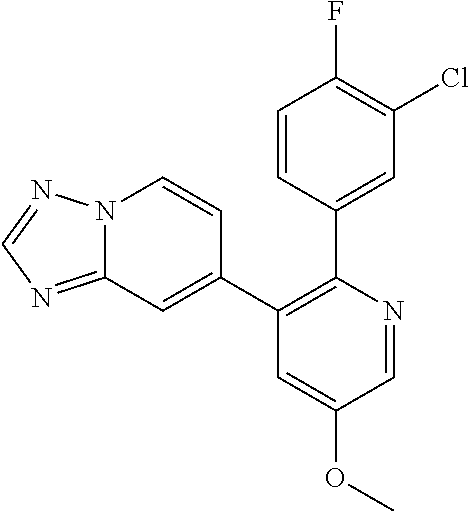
C1=CC(C2=C(C3=CC4=NC=NN4C=C3)C=C(OC)C=N2)=CC(Cl)=C1F
